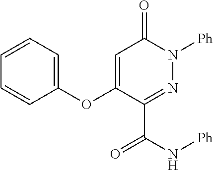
C1=C(OC2=CC=CC=C2)C(C(N[Ph])=O)=NN([Ph])C1=O
